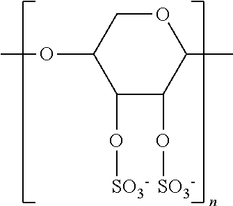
C1C(OC)C(O[SO3-])C(O[SO3-])C(C)O1
